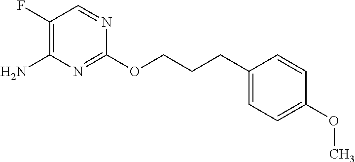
C1(OCCCC2=CC=C(OC)C=C2)=NC(N)=C(F)C=N1
